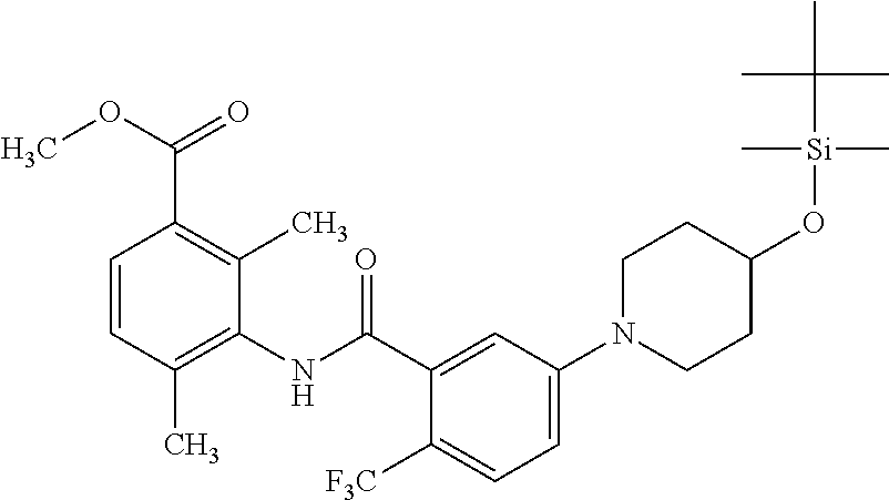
C1=CC(C)=C(NC(=O)C2=CC(N3CCC(O[Si](C)(C)C(C)(C)C)CC3)=CC=C2[F3C])C(C)=C1C(OC)=O
